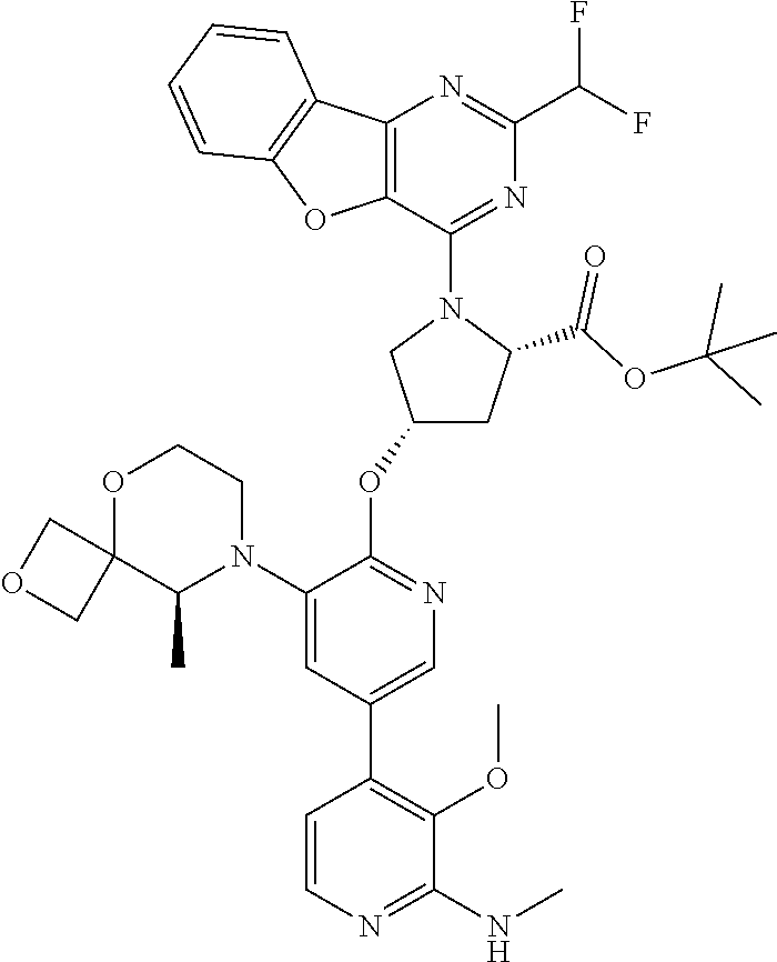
FC(F)C1=NC2=C(C(N3CC(OC4=NC=C(C5=C(OC)C(NC)=NC=C5)C=C4N4CCOC5(C4C)COC5)CC3C(OC(C)(C)C)=O)=N1)OC1=C2C=CC=C1
